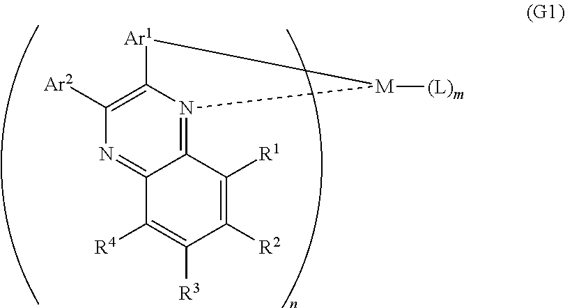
N1=C2C(=N3C(=C1[Ar2])[Ar1][M]3[(L)m])C([R1])=C([R2])C([R3])=C2[R4]
